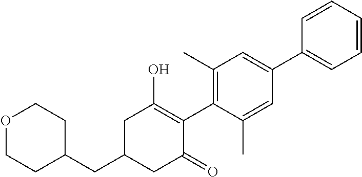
C1(CC2CC(=O)C(C3=C(C)C=C(C4=CC=CC=C4)C=C3C)=C(O)C2)CCOCC1
